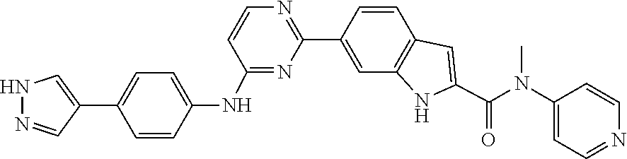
C1=CN=C(C2=CC3=C(C=C2)C=C(C(N(C2=CC=NC=C2)C)=O)N3)N=C1NC1=CC=C(C2=CNN=C2)C=C1
